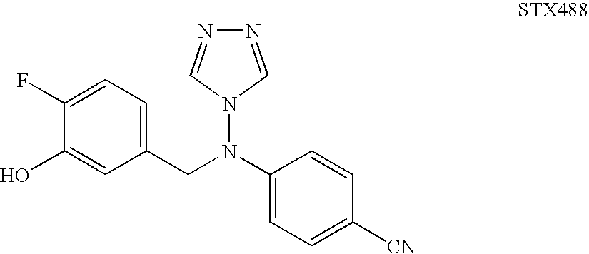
C1=C([CN])C=CC(N(CC2=CC=C(F)C(O)=C2)N2C=NN=C2)=C1
